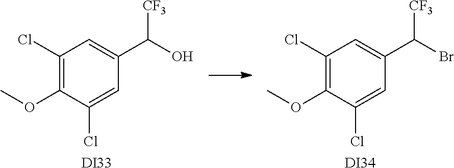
C1(Cl)=C(OC)C(Cl)=CC(C([CF3])O)=C1.[DI33].C1(Cl)=C(OC)C(Cl)=CC(C([CF3])Br)=C1.[DI34]
